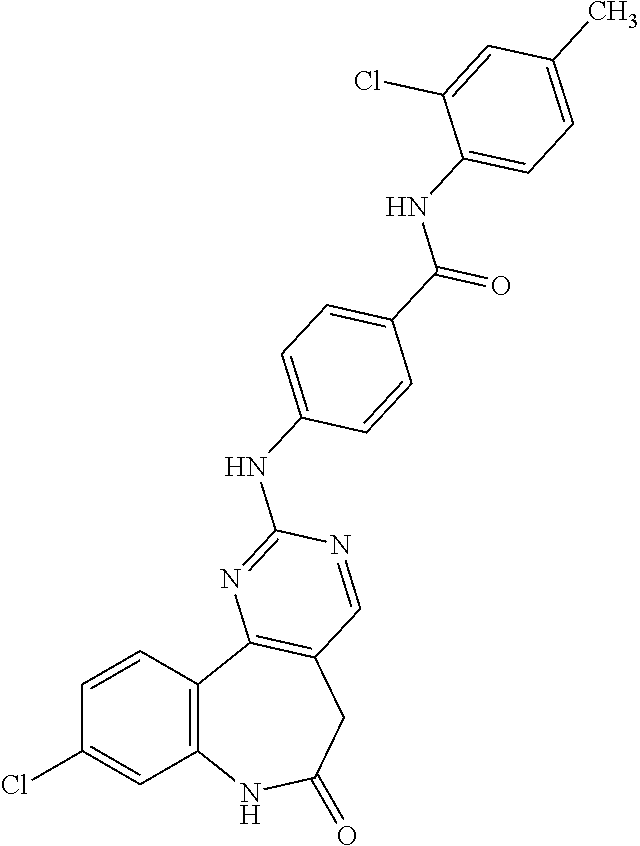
C1=CC2=C(C=C1Cl)NC(=O)CC1=C2N=C(NC2=CC=C(C(=O)NC3=CC=C(C)C=C3Cl)C=C2)N=C1
